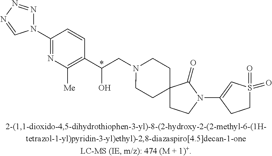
N1=C(N2N=NN=C2)C=CC(C(O)CN2CCC3(CC2)CCN(C2=CS(=O)(=O)CC2)C3=O)=C1[Me].*
